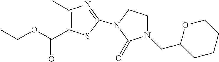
C1(C)=C(C(OCC)=O)SC(N2C(=O)N(CC3CCCCO3)CC2)=N1
